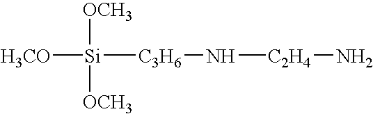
[H3CO][Si]([C3H6]N[C2H4]N)([OCH3])[OCH3]
